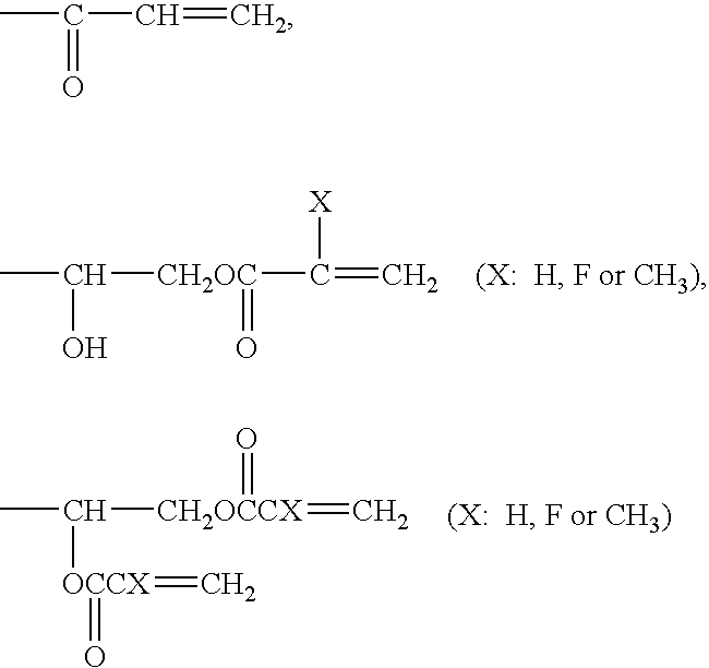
CC([CH2OC](C(=C)[X])=O)O.CC([CH2OCCX](=C)=O)[OCCX](=C)=O.CC(C=C)=O
